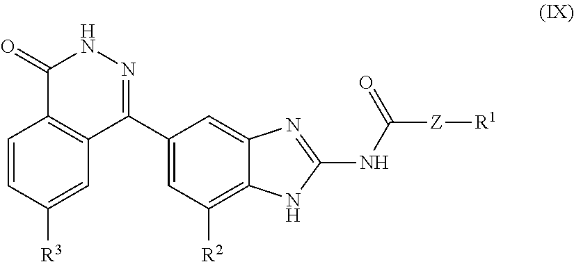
C1=CC([R3])=CC2=C1C(=O)NN=C2C1=CC([R2])=C2C(=C1)N=C(NC([Z][R1])=O)N2
